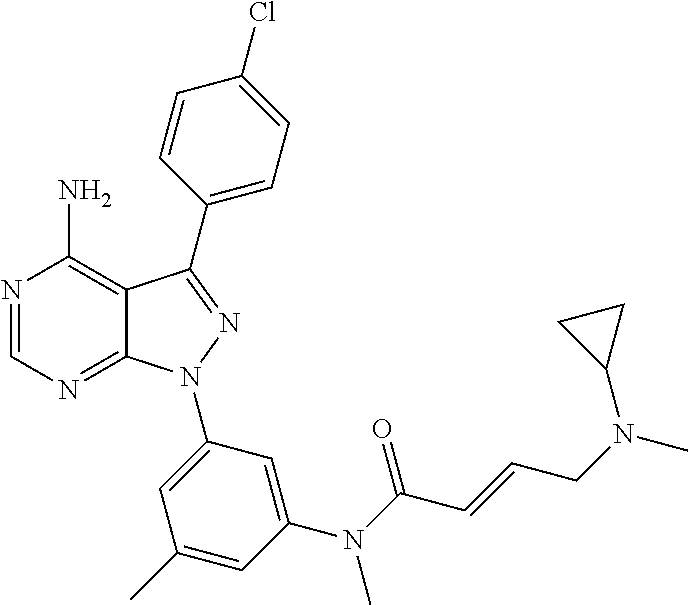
N1=CN=C2C(=C1N)C(C1=CC=C(Cl)C=C1)=NN2C1=CC(C)=CC(N(C(C=CCN(C)C2CC2)=O)C)=C1
